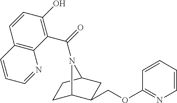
C1(OCC2C3CCC(C2)N3C(=O)C2=C(O)C=CC3=C2N=CC=C3)=NC=CC=C1
